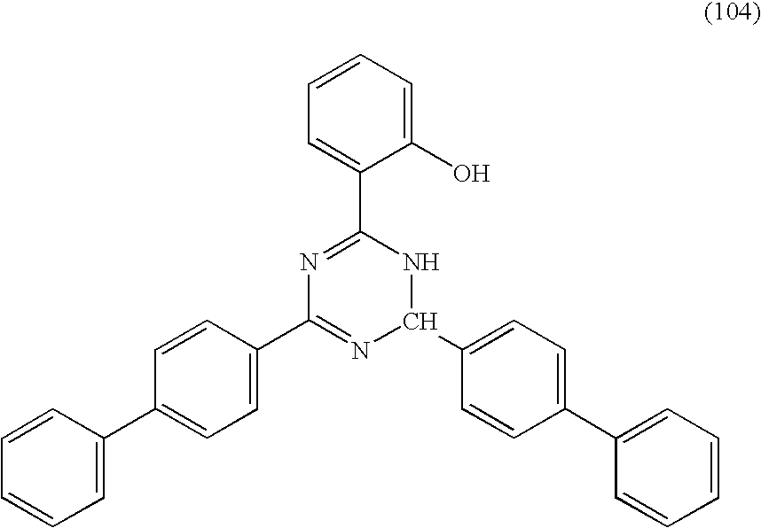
C1=C(C2=CC=C(C3=NC(C4=CC=C(C5=CC=CC=C5)C=C4)NC(C4=CC=CC=C4O)=N3)C=C2)C=CC=C1
